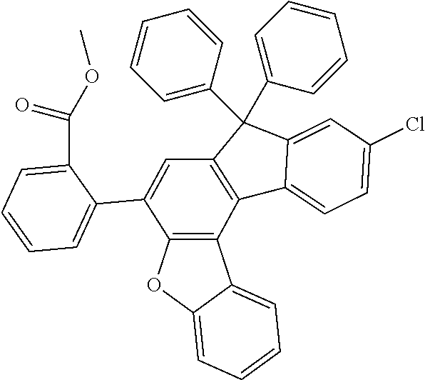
C1=C(Cl)C=C2C(=C1)C1=C(C2(C2=CC=CC=C2)C2=CC=CC=C2)C=C(C2=CC=CC=C2C(OC)=O)C2=C1C1=CC=CC=C1O2
